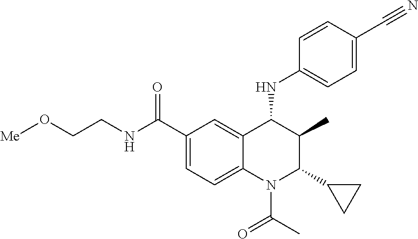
C1=CC(C#N)=CC=C1NC1C(C)C(C2CC2)N(C(=O)C)C2=CC=C(C(NCCO[Me])=O)C=C12
